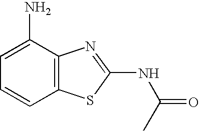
C1(N)=CC=CC2=C1N=C(NC(C)=O)S2
